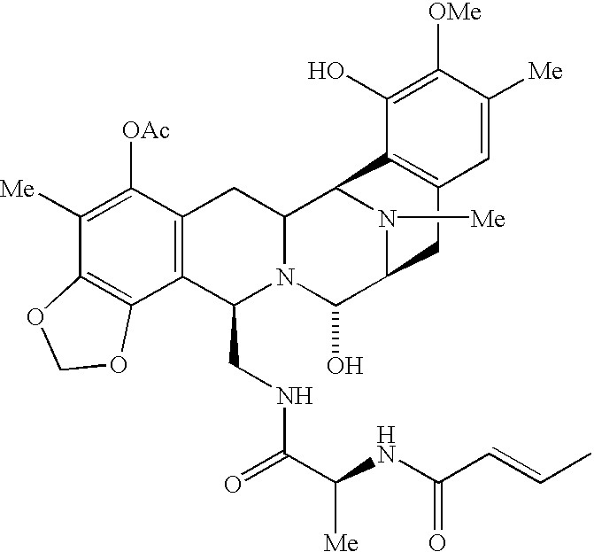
C1([Me])=C([OAc])C2=C(C3=C1OCO3)C(CNC(=O)C([Me])NC(C=CC)=O)N1C(C2)C2N([Me])C(C1O)CC1=C2C(O)=C([OMe])C([Me])=C1
